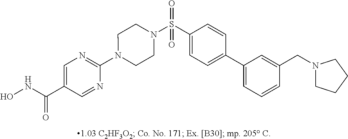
N1(C2=NC=C(C(NO)=O)C=N2)CCN(S(C2=CC=C(C3=CC=CC(CN4CCCC4)=C3)C=C2)(=O)=O)CC1
